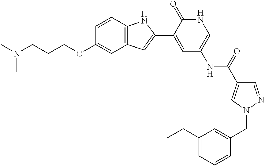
CN(C)CCCOC1=CC2=C(C=C1)NC(C1=CC(NC(=O)C3=CN(CC4=CC(CC)=CC=C4)N=C3)=CNC1=O)=C2
